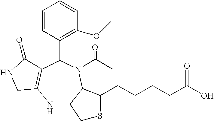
N1C2C(N(C(C)=O)C(C3=C(OC)C=CC=C3)C3=C1CNC3=O)C(CCCCC(O)=O)SC2
